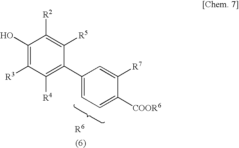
C1(O)=C([R3])C([R4])=C(C2=CC=C([COOR6])C([R7])=C2)C([R5])=C1[R2]
